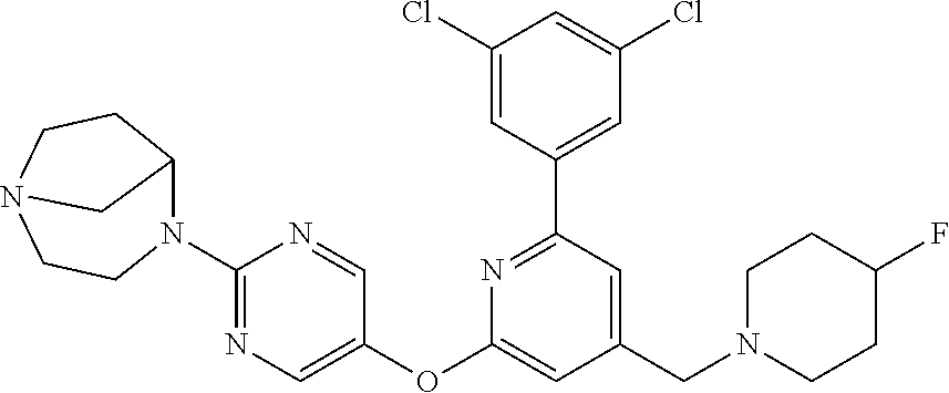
C1(Cl)=CC(C2=NC(OC3=CN=C(N4C5CCN(CC4)C5)N=C3)=CC(CN3CCC(F)CC3)=C2)=CC(Cl)=C1
